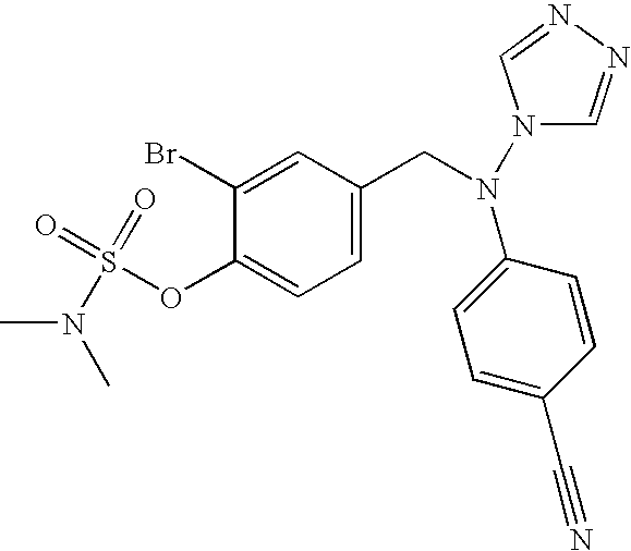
C1(Br)=CC(CN(C2=CC=C(C#N)C=C2)N2C=NN=C2)=CC=C1OS(=O)(=O)N(C)C
